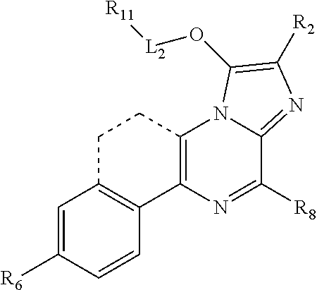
C12=C(N=C([R8])C3=NC([R2])=C(O[L2][R11])N13)C1=C(C=C([R6])C=C1)CC2
